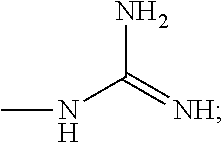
CNC(=[NH])N
